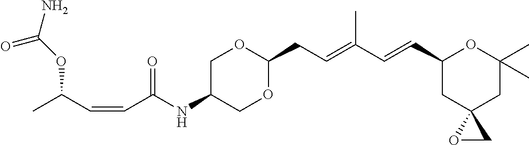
C1C(NC(C=CC(C)OC(=O)N)=O)COC(CC=C(C=CC2CC3(CC(C)(C)O2)OC3)C)O1
